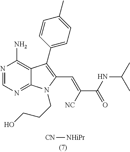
[CN][NHiPr].N1=CN=C2C(=C1N)C(C1=CC=C(C)C=C1)=C(C=C(C(=O)NC(C)C)[NC])N2CCCO
